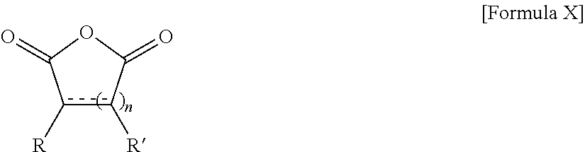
c1([R])c([R])C(=O)OC1=O
